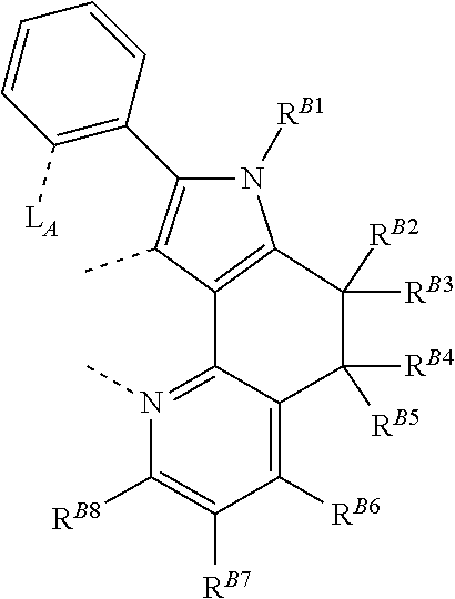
[RB2]C1([RB3])C2=C(C(C)=C(C3=C([LA])C=CC=C3)N2[RB1])C2=N(C)C([RB8])=C([RB7])C([RB6])=C2C1([RB5])[RB4]
